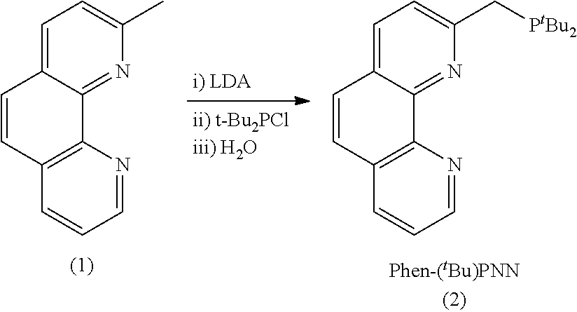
C1=CC2=C(C3=NC(C)=CC=C13)N=CC=C2.C1=CC2=C(C3=NC(C[PtBu2])=CC=C13)N=CC=C2
